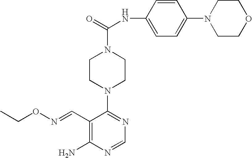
CCON=CC1=C(N)N=CN=C1N1CCN(C(=O)NC2=CC=C(N3CCOCC3)C=C2)CC1
